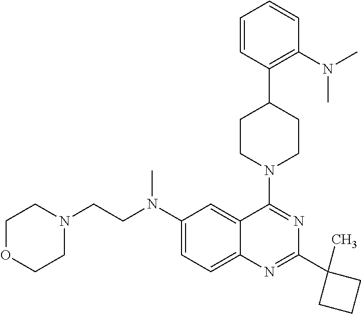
C1(N(CCN2CCOCC2)C)=CC=C2C(=C1)C(N1CCC(C3=C(N(C)C)C=CC=C3)CC1)=NC(C1(C)CCC1)=N2
